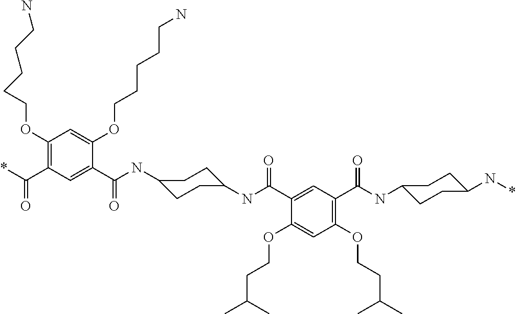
C1(OCCC(C)C)=C(C(NC2CCC(N*)CC2)=O)C=C(C(NC2CCC(NC(C3=CC(C(=O)*)=C(OCCCCCN)C=C3OCCCCCN)=O)CC2)=O)C(OCCC(C)C)=C1
